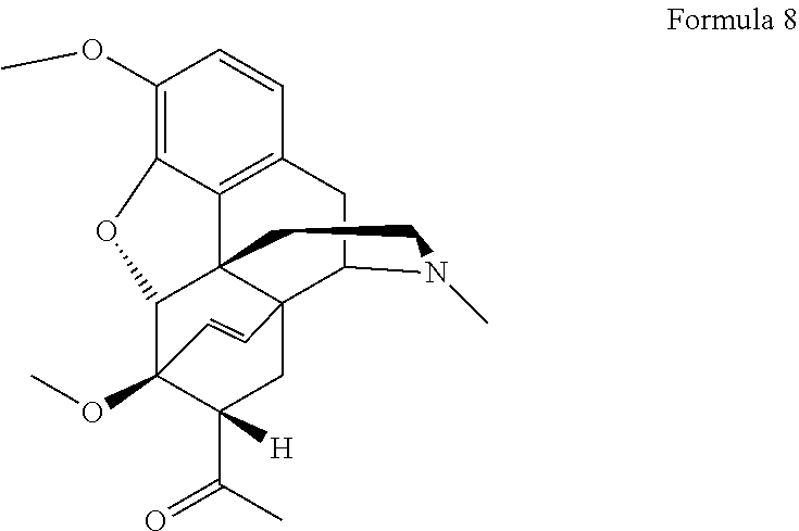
C1(OC)=C2C3=C(C=C1)CC1C45C3(C(C(OC)(C(C(C)=O)([H])C4)C=C5)O2)CCN1C
